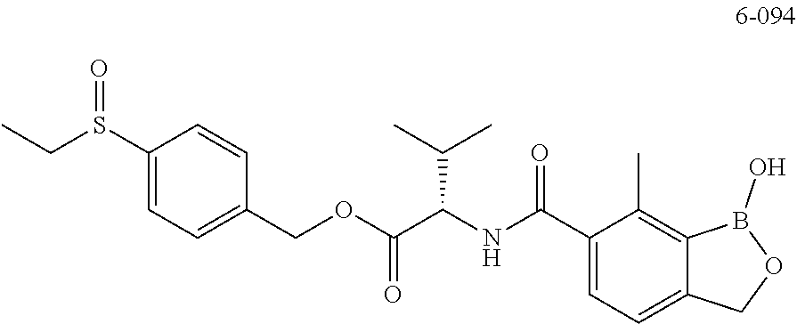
C1(S(CC)=O)=CC=C(COC(C(NC(C2=CC=C3C(=C2C)B(O)OC3)=O)C(C)C)=O)C=C1
